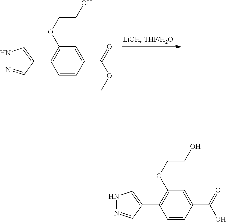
C1(OCCO)=C(C2=CNN=C2)C=CC(C(=O)O)=C1.C1(OCCO)=C(C2=CNN=C2)C=CC(C(=O)OC)=C1
